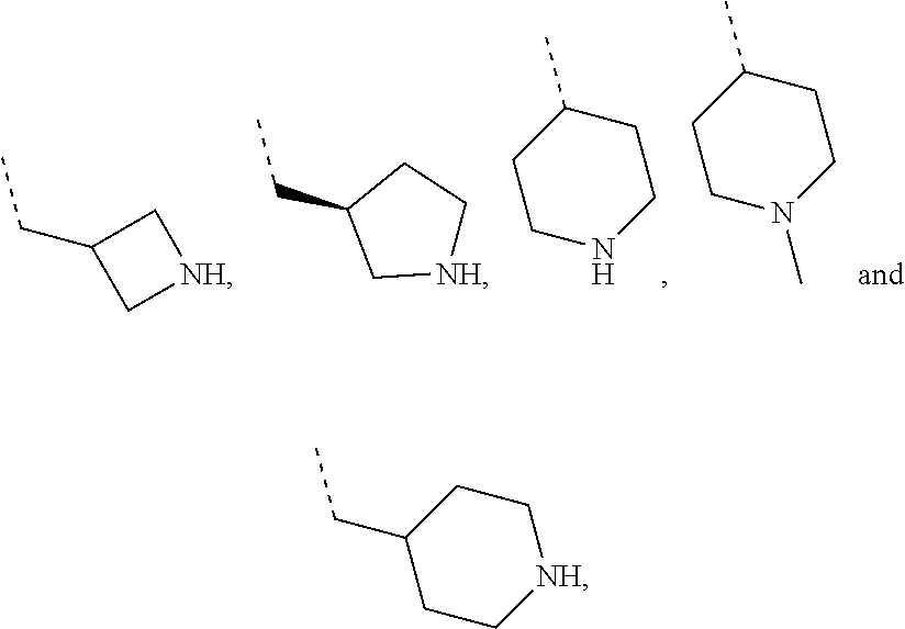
CCC1CC[NH]CC1.CCC1C[NH]C1.CCC1C[NH]CC1.C1NCCC(C)C1.C1N(C)CCC(C)C1
